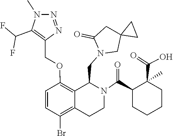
C1(COC2=C3C(=C(Br)C=C2)CCN(C(C2CCCCC2(C(=O)O)C)=O)C3CN2CC3(CC2=O)CC3)=C(C(F)F)N(C)N=N1
